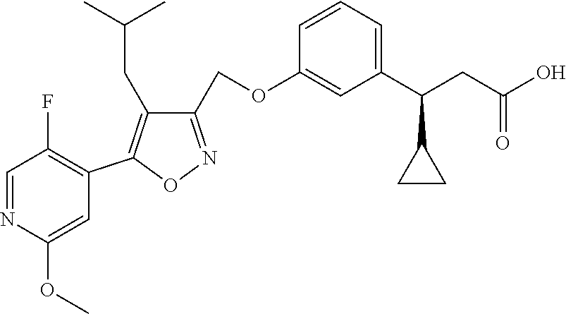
C1=CC=C(C(CC(O)=O)C2CC2)C=C1OCC1=NOC(C2=C(F)C=NC(OC)=C2)=C1CC(C)C
